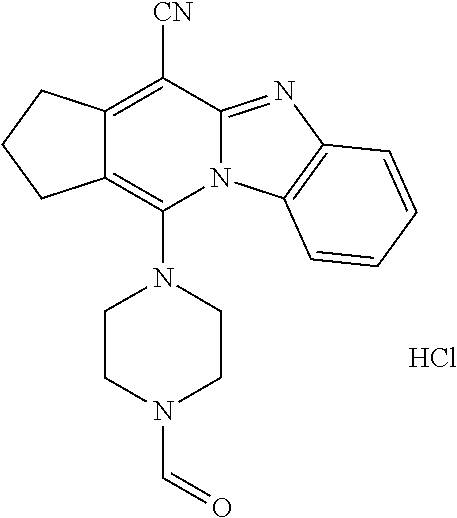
C12=C(N3CCN(C=O)CC3)N3C(=NC4=C3C=CC=C4)C([CN])=C1CCC2.Cl
